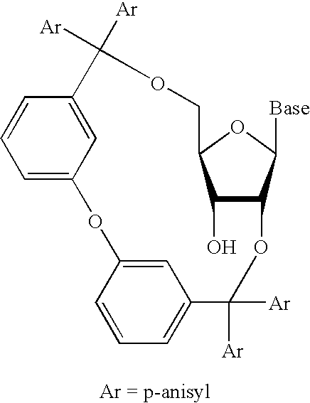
C1(O)C2C([Base])OC1COC([Ar])([Ar])C1=CC(=CC=C1)OC1=CC(=CC=C1)C([Ar])([Ar])O2
